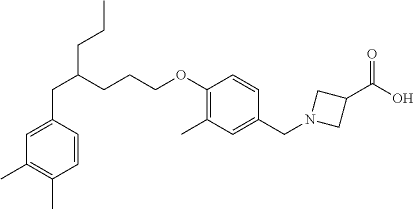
C(C1=CC(C)=C(C)C=C1)C(CCCOC1=C(C)C=C(CN2CC(C(O)=O)C2)C=C1)CCC
